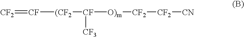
[CF2]=[CF][(CF2][CF]([O)m][CF2][CF2][CN])[CF3]
